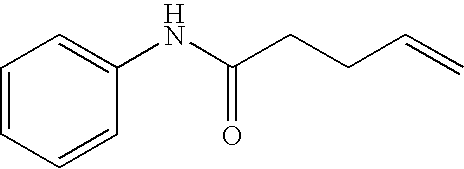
C1=CC=CC(NC(CCC=C)=O)=C1
